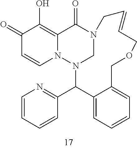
N12CN(C(C3=NC=CC=C3)C3=CC=CC=C3COCC=CC1)N1C=CC(=O)C(O)=C1C2=O
